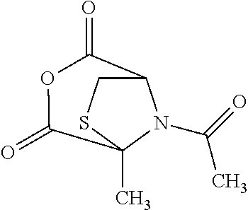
C12CSC(C)(N1C(=O)C)C(=O)OC2=O
